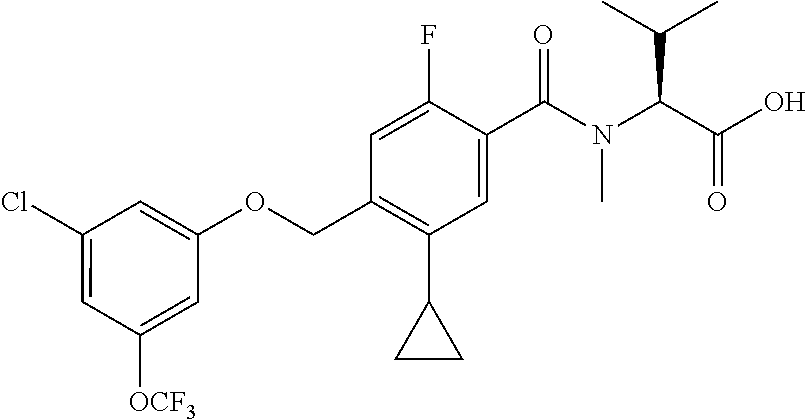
O(CC1=C(C2CC2)C=C(C(N(C(C(O)=O)C(C)C)C)=O)C(F)=C1)C1=CC(Cl)=CC([OCF3])=C1
